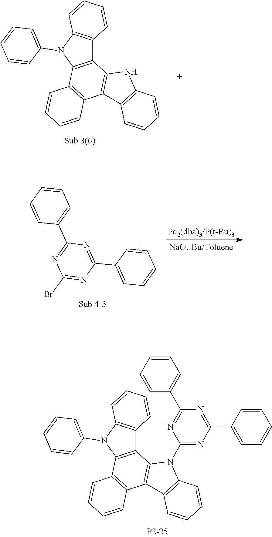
C12=C(N(C3=CC=CC=C3)C3=C1C=CC=C3)C1=C(C3=C2NC2=C3C=CC=C2)C=CC=C1.C1(Br)=NC(C2=CC=CC=C2)=NC(C2=CC=CC=C2)=N1.C12=C(N(C3=CC=CC=C3)C3=C1C=CC=C3)C1=C(C3=C2N(C2=NC(C4=CC=CC=C4)=NC(C4=CC=CC=C4)=N2)C2=C3C=CC=C2)C=CC=C1
